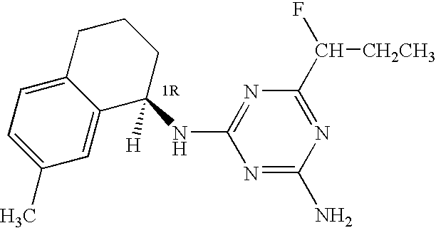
C1(C)=CC=C2C(=C1)C(NC1=NC(C(F)[CH2CH3])=NC(N)=N1)([H])CCC2
